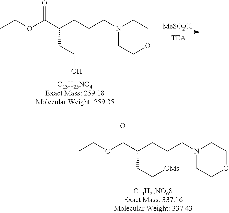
O(C(C(CCCN1CCOCC1)CC[OMs])=O)CC.O(C(C(CCCN1CCOCC1)CCO)=O)CC.[MeSO2Cl]
